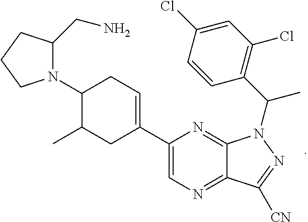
N1=C2C(=NC=C1C1=CCC(N3CCCC3CN)C(C)C1)C([CN])=NN2C(C1=C(Cl)C=C(Cl)C=C1)C
